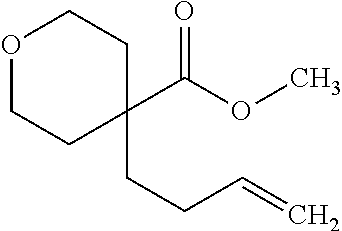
O1CCC(C(OC)=O)(CCC=C)CC1
